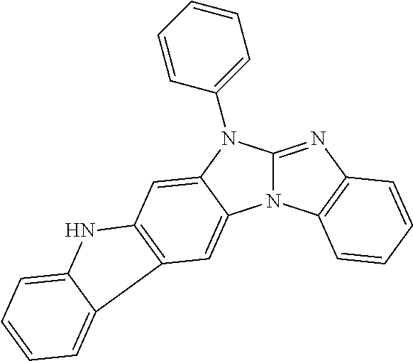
N12C(=NC3=C1C=CC=C3)N(C1=CC=CC=C1)C1=CC3=C(C=C21)C1=CC=CC=C1N3
